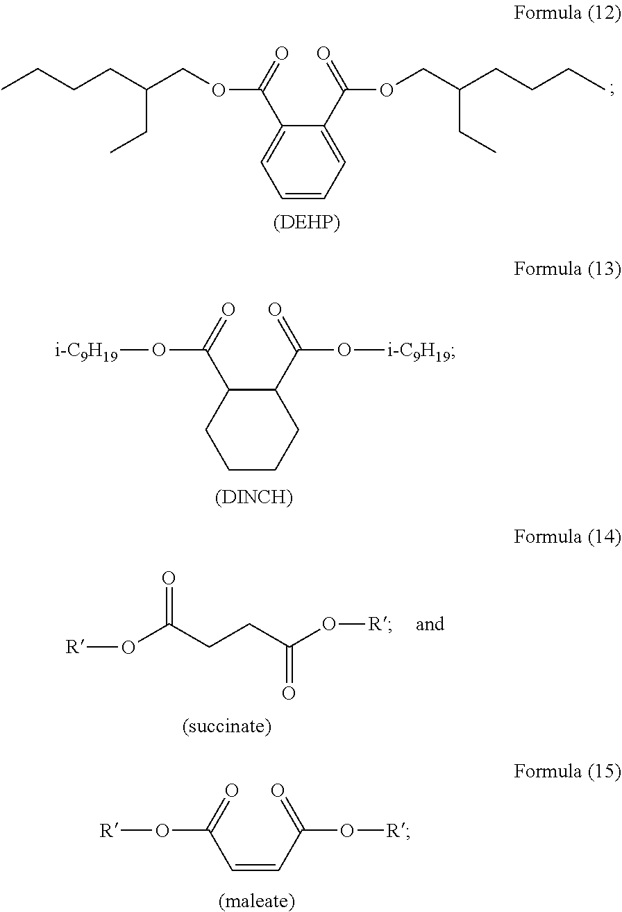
C1(C(=O)OCC(CCCC)CC)=CC=CC=C1C(=O)OCC(CCCC)CC.C1(C(=O)O[i-C9H19])C(C(=O)O[i-C9H19])CCCC1.[(DINCH)].O(C(CCC(O[R])=O)=O)[R].[(succinate)].C(=CC(=O)O[R])C(=O)O[R].[(maleate)]
